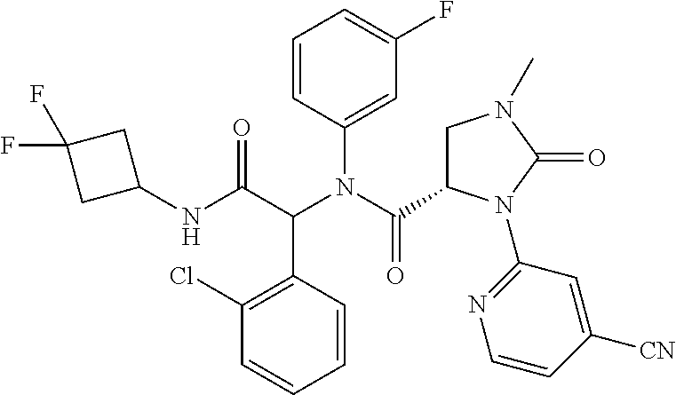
C1=CC(N(C(=O)C2CN(C)C(=O)N2C2=NC=CC([CN])=C2)C(C(NC2CC(F)(F)C2)=O)C2=C(Cl)C=CC=C2)=CC(F)=C1
